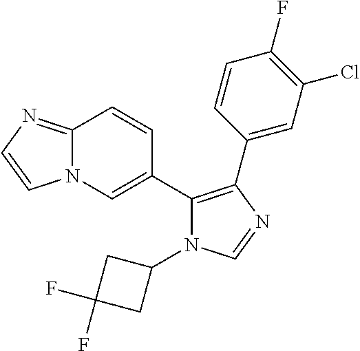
C12=NC=CN1C=C(C1=C(C3=CC(Cl)=C(F)C=C3)N=CN1C1CC(F)(F)C1)C=C2
